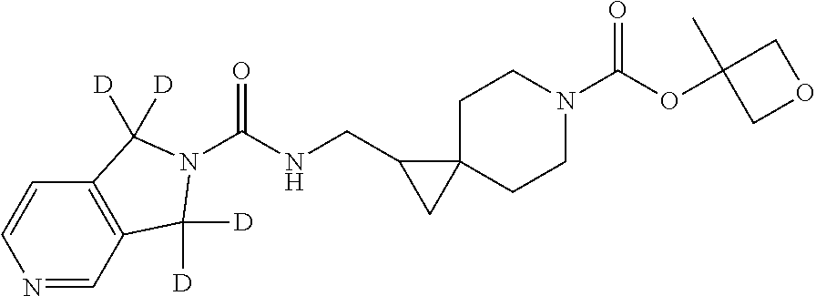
C12=C(C=NC=C1)C([D])([D])N(C(NCC1CC13CCN(C(OC1(C)COC1)=O)CC3)=O)C2([D])[D]
